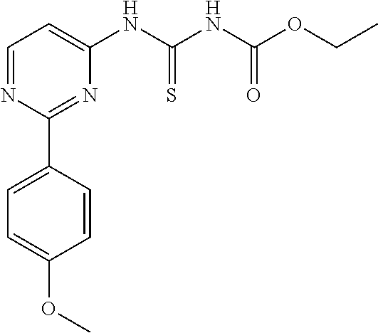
C1=NC(C2=CC=C(OC)C=C2)=NC(NC(NC(OCC)=O)=S)=C1
